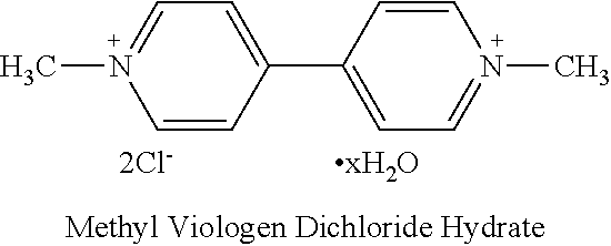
C1=CC(C2=CC=N(C)C=C2)=CC=N1C
